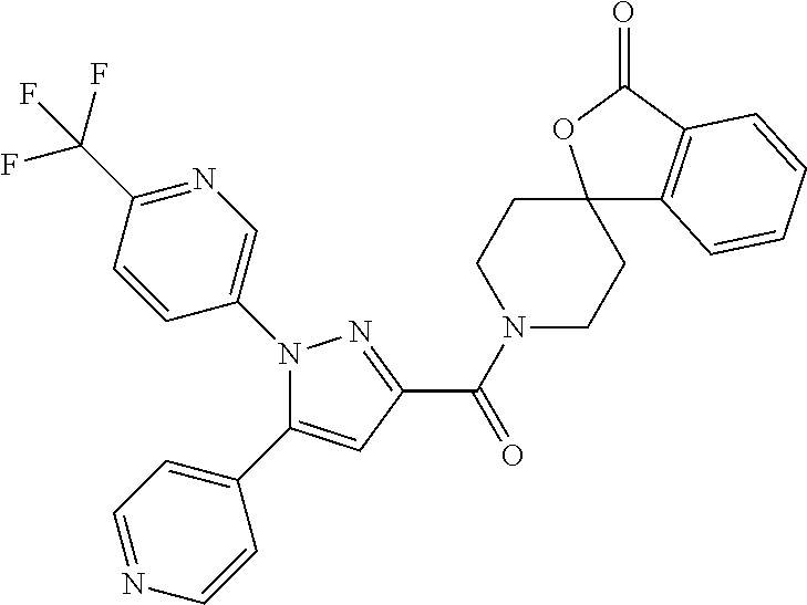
C(=O)(C1=NN(C2=CN=C(C(F)(F)F)C=C2)C(C2=CC=NC=C2)=C1)N1CCC2(CC1)C1=C(C(=O)O2)C=CC=C1
